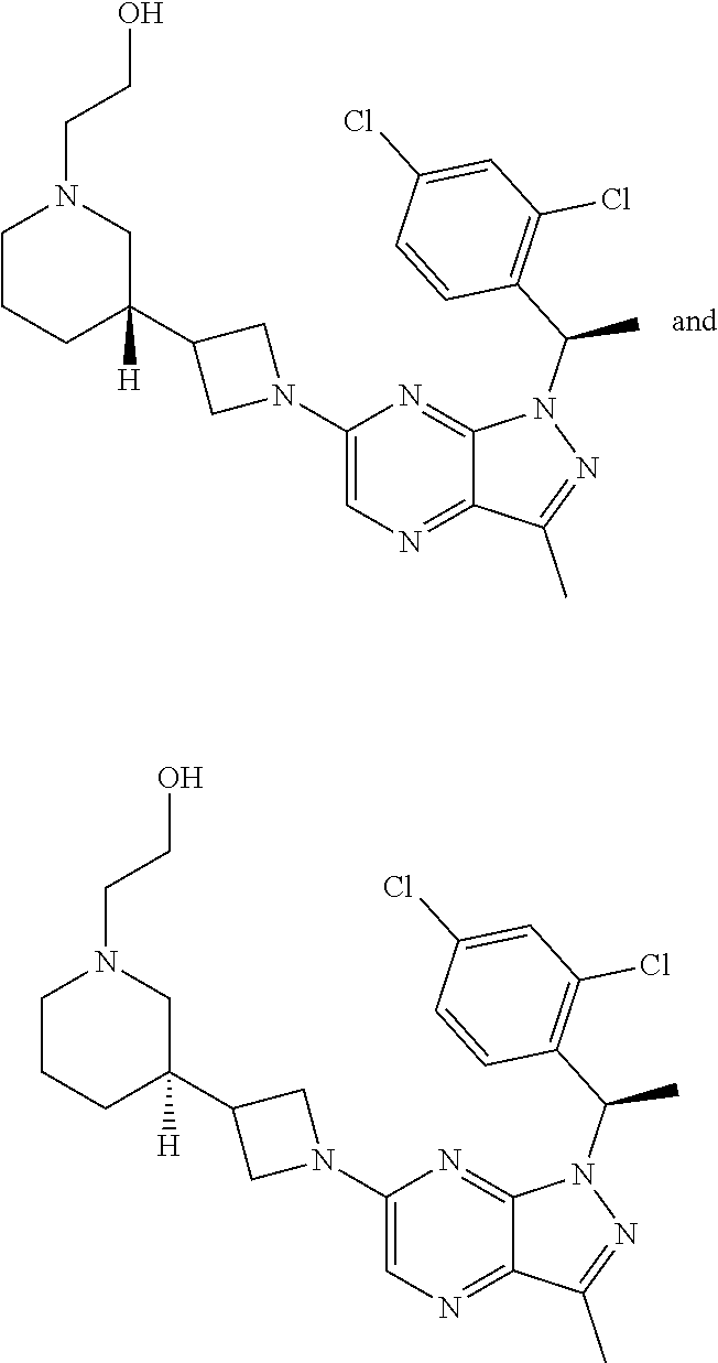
C1(N2CC(C3([H])CN(CCO)CCC3)C2)=CN=C2C(=N1)N(C(C1=C(Cl)C=C(Cl)C=C1)C)N=C2C.C1(N2CC(C3([H])CN(CCO)CCC3)C2)=CN=C2C(=N1)N(C(C1=C(Cl)C=C(Cl)C=C1)C)N=C2C
